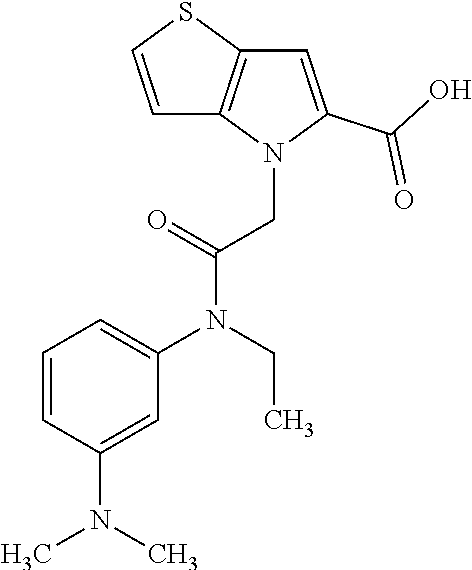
C1=CC(N(C)C)=CC(N(CC)C(=O)CN2C(C(O)=O)=CC3=C2C=CS3)=C1
